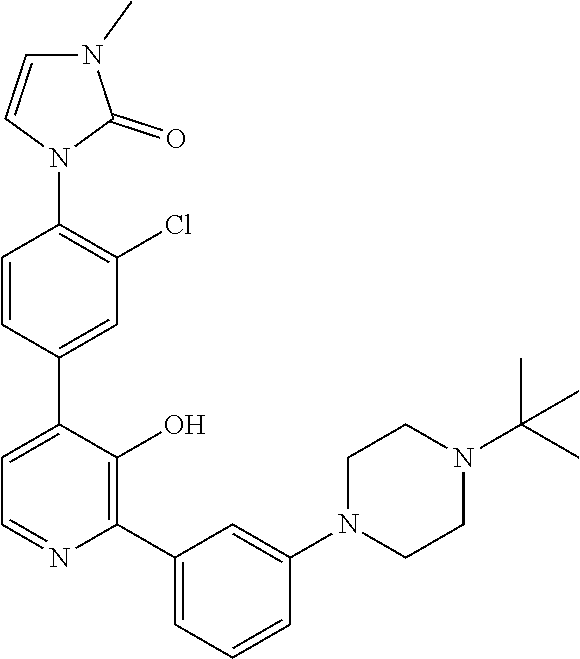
C1=CC(C2=CC=NC(C3=CC=CC(N4CCN(C(C)(C)C)CC4)=C3)=C2O)=CC(Cl)=C1N1C(=O)N(C)C=C1
